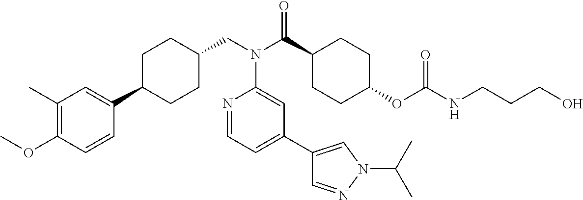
C1(C)=C(OC)C=CC(C2CCC(CN(C3=CC(C4=CN(C(C)C)N=C4)=CC=N3)C(=O)C3CCC(OC(=O)NCCCO)CC3)CC2)=C1
